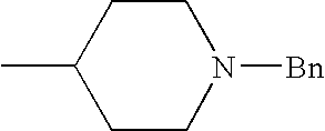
C1CC(C)CCN1[Bn]
